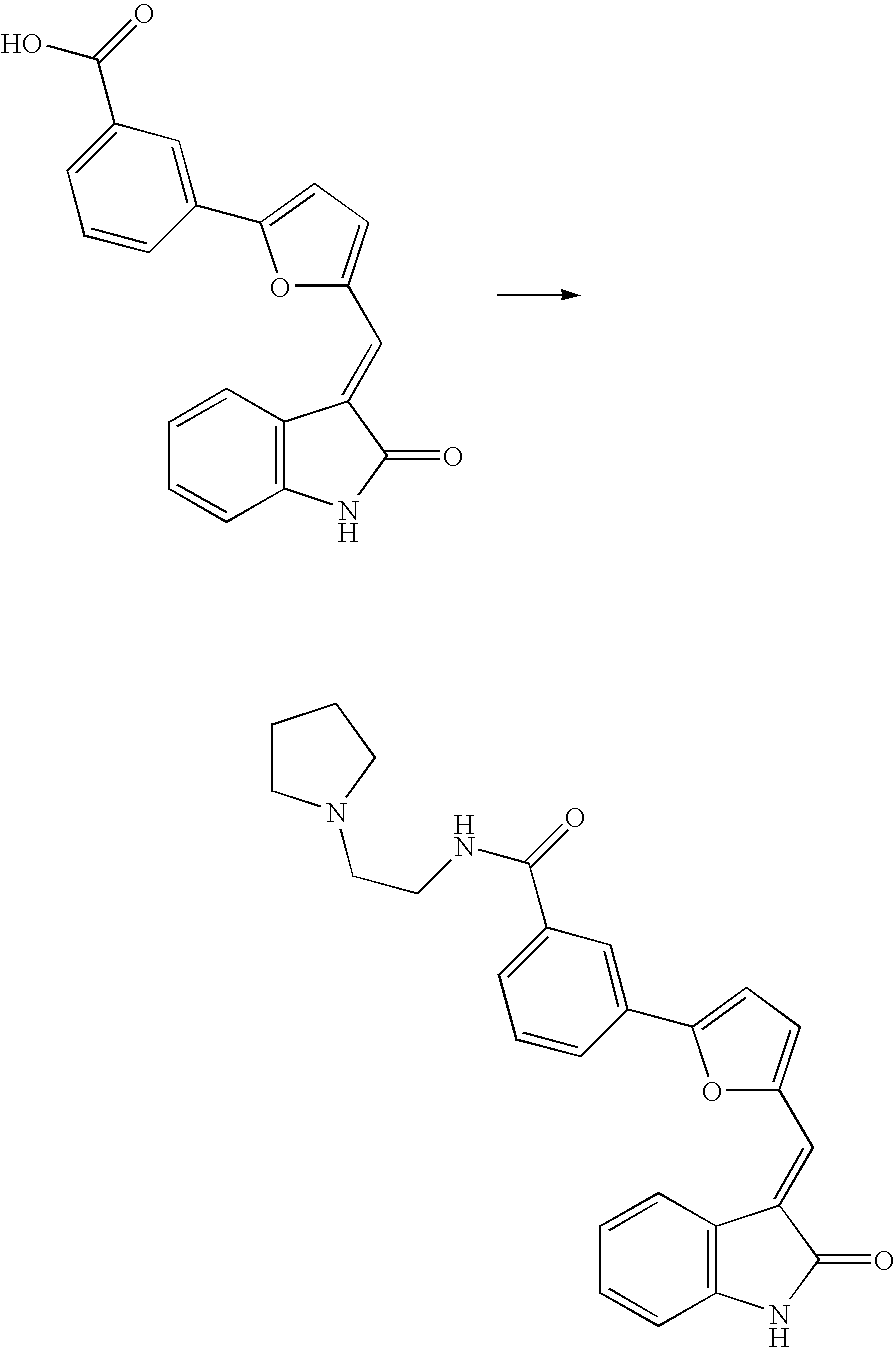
C1=CC=CC2=C1NC(=O)C2=CC1=CC=C(C2=CC(C(=O)O)=CC=C2)O1.C1=CC=CC2=C1NC(=O)C2=CC1=CC=C(C2=CC(C(=O)NCCN3CCCC3)=CC=C2)O1
